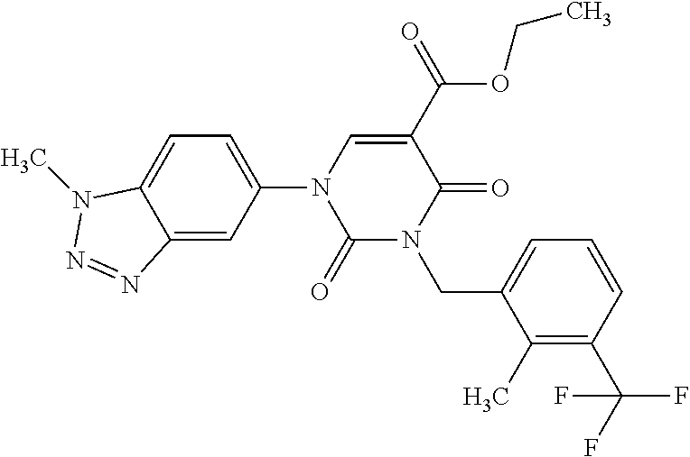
C1(=O)N(CC2=CC=CC(C(F)(F)F)=C2C)C(=O)C(C(=O)OCC)=CN1C1=CC=C2C(=C1)N=NN2C
